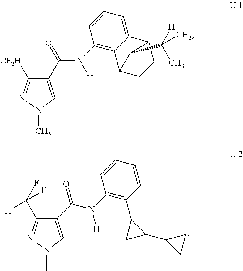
C1(C(F)([H])F)=NN(C)C=C1C(N(C1=C(C2CC2C2CC2)C=CC=C1)[H])=O.C1(C(=O)N([H])C2=C3C(=CC=C2)C2CCC3C2C([H])(C)C)=CN(C)N=C1[CF2H]
